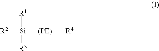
[R2][Si]([(PE)][R4])([R1])[R3]
